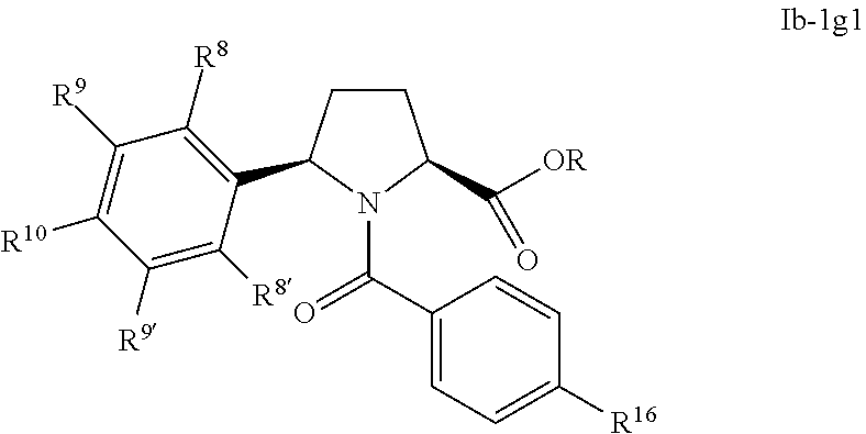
C(C1=CC=C([R16])C=C1)(N1C(C([OR])=O)CCC1C1=C([R8])C([R9])=C([R10])C([R9])=C1[R8])=O
